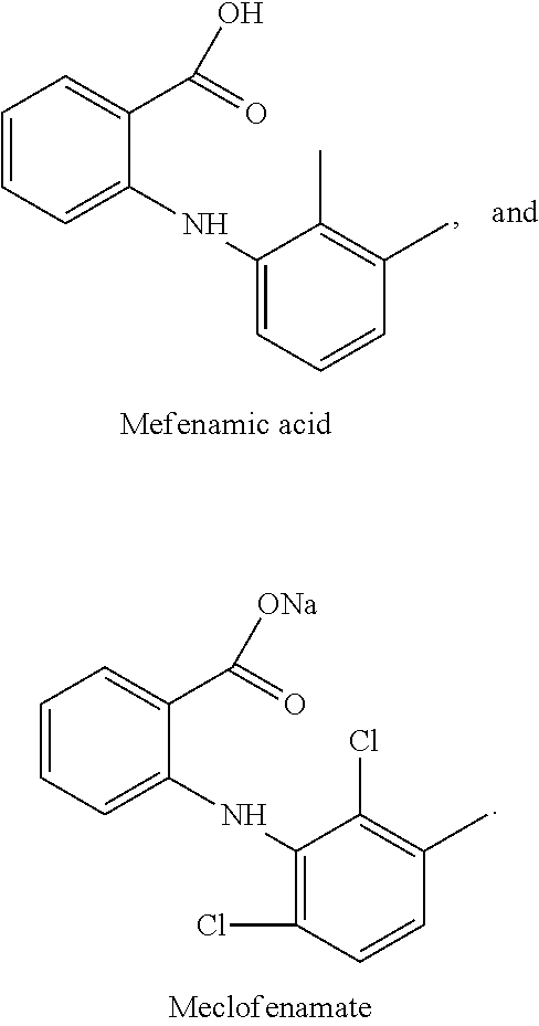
C1=CC=C(NC2=C(Cl)C=CC(C)=C2Cl)C(C(=O)[ONa])=C1.C1=CC=C(NC2=CC=CC(C)=C2C)C(C(=O)O)=C1
